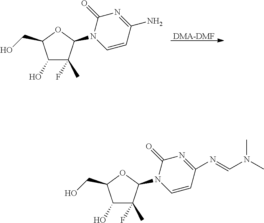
C1(O)C(F)(C)C(N2C=CC(N=CN(C)C)=NC2=O)OC1CO.C1(O)C(F)(C)C(N2C=CC(N)=NC2=O)OC1CO.[DMA-DMF]
